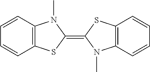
C12=C(SC(=C3N(C)C4=C(S3)C=CC=C4)N1C)C=CC=C2
